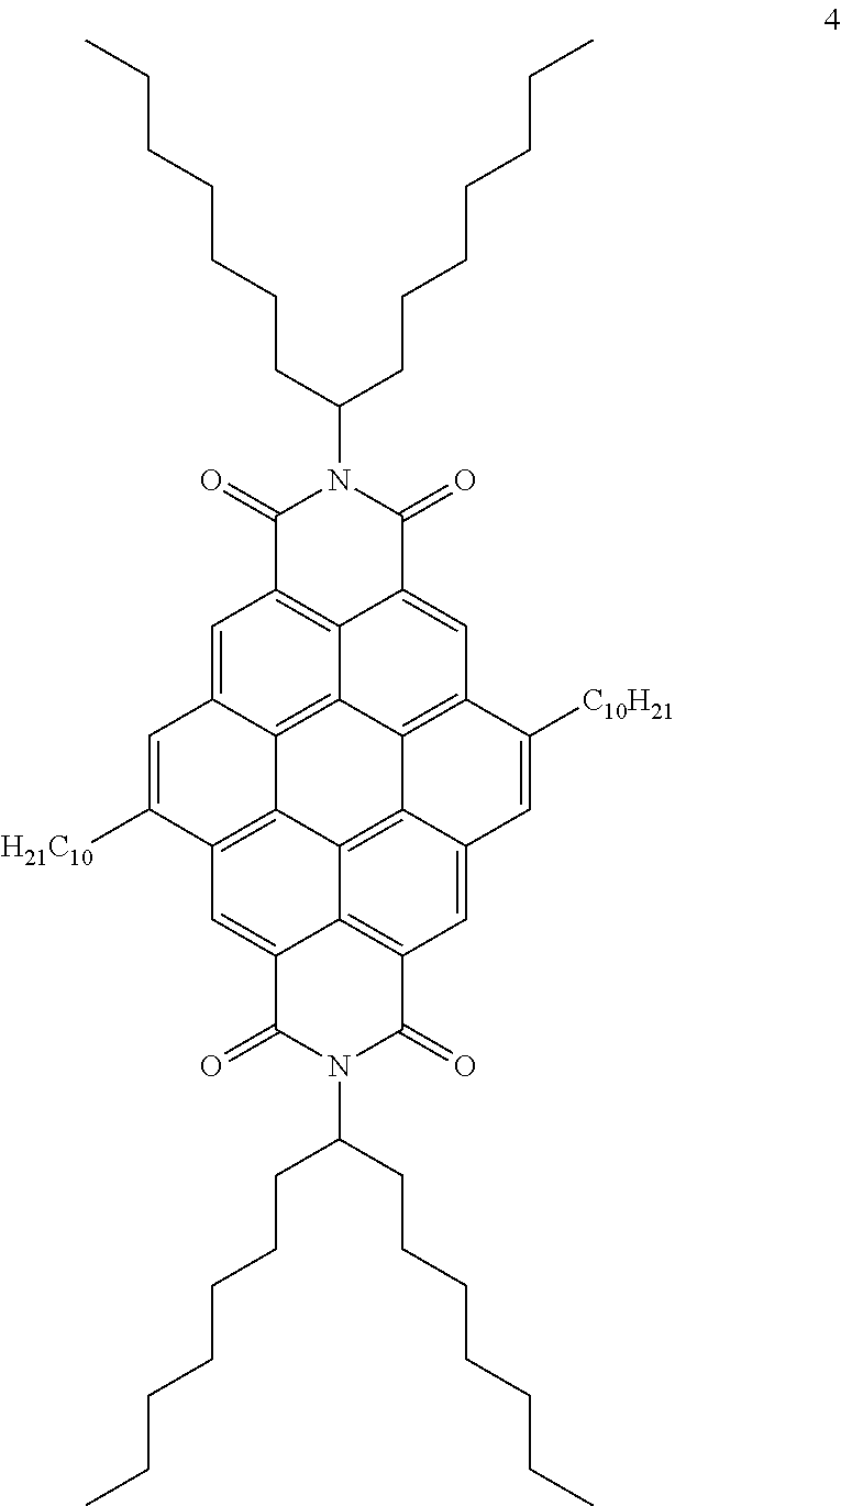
C1(=O)C2=C3C(=CC4=C5C3=C3C(=C2)C=C([H21C10])C2=C3C3=C5C(=CC5=C3C(=C2)C(=O)N(C(CCCCCCC)CCCCCCC)C5=O)C=C4[C10H21])C(=O)N1C(CCCCCCC)CCCCCCC
